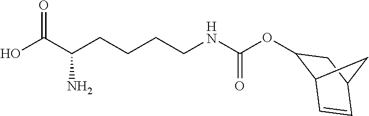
OC(C(CCCCNC(OC1C2C=CC(C1)C2)=O)N)=O
